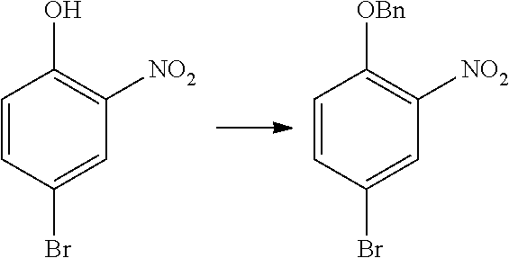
C1=CC(Br)=CC([NO2])=C1O.C1=CC(Br)=CC([NO2])=C1[OBn]
